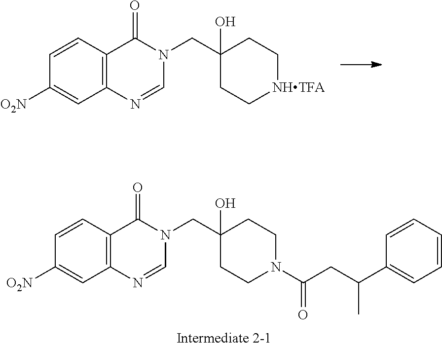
C12=C(N=CN(CC3(O)CC[NHTFA]CC3)C1=O)C=C([O2N])C=C2.C12=C(N=CN(CC3(O)CCN(C(CC(C4=CC=CC=C4)C)=O)CC3)C1=O)C=C([O2N])C=C2
